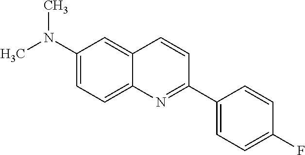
C1(N(C)C)=CC=C2C(=C1)C=CC(C1=CC=C(F)C=C1)=N2
